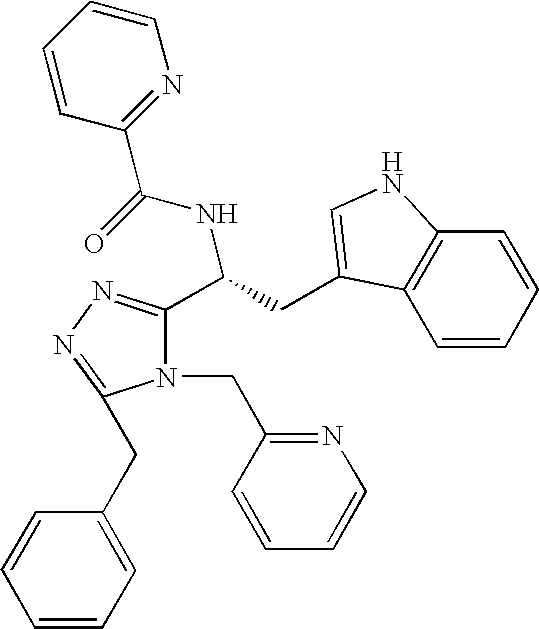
N1(CC2=NC=CC=C2)C(C(CC2=CNC3=C2C=CC=C3)NC(=O)C2=NC=CC=C2)=NN=C1CC1=CC=CC=C1
